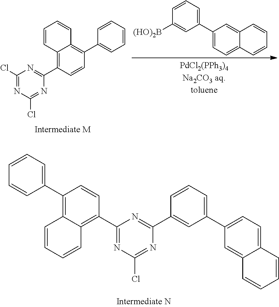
C1([(HO)2B])=CC(C2=CC=C3C(=C2)C=CC=C3)=CC=C1.C12=C(C3=NC(Cl)=NC(Cl)=N3)C=CC(C3=CC=CC=C3)=C1C=CC=C2.C1(C2=CC=CC(C3=NC(C4=C5C(=C(C6=CC=CC=C6)C=C4)C=CC=C5)=NC(Cl)=N3)=C2)=CC=C2C=CC=CC2=C1
